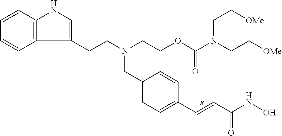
C12=C(C=CC=C1)NC=C2CCN(CCOC(N(CC[OMe])CC[OMe])=O)CC1=CC=C(C=CC(NO)=O)C=C1
